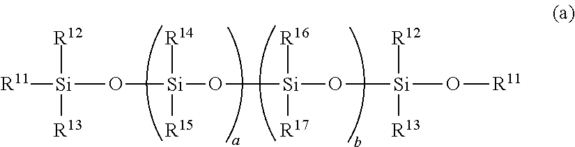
[R11][Si](O[Si](O[Si](O[Si](O[R11])([R12])[R13])([R16])[R17])([R14])[R15])([R12])[R13]
